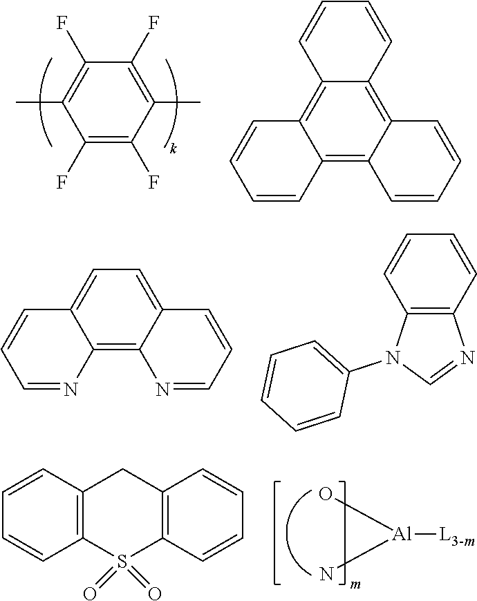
C1(F)=C(F)C(C)=C(F)C(F)=C1C.C12=C3C(=C4C(=C1C=CC=C2)C=CC=C4)C=CC=C3.C12=C3C(=CC=C1C=CC=N2)C=CC=N3.C12=C(C=CC=C1)N=CN2C1=CC=CC=C1.[Al]([L3-m])(O)N.C12=C(C=CC=C1)S(=O)(=O)C1=C(C2)C=CC=C1
